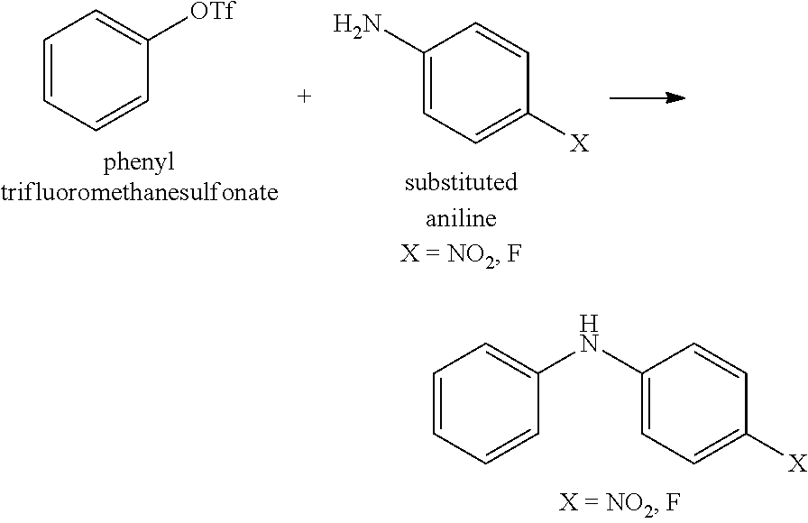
C1=CC=CC([OTf])=C1.C1(N)=CC=C([X])C=C1.C1=CC=CC(NC2=CC=C([X])C=C2)=C1
